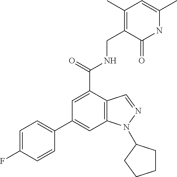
C1(C2=CC=C(F)C=C2)=CC2=C(C(C(=O)NCC3=C(C)C=C(C)NC3=O)=C1)C=NN2C1CCCC1
